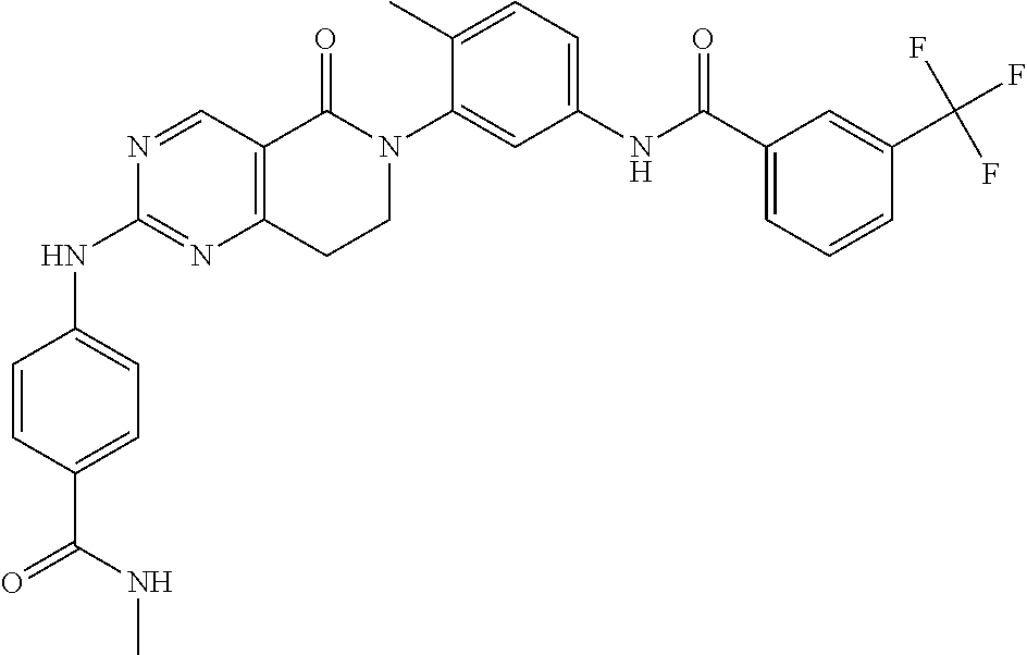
N1=CC2=C(N=C1NC1=CC=C(C(NC)=O)C=C1)CCN(C1=CC(NC(C3=CC=CC(C(F)(F)F)=C3)=O)=CC=C1C)C2=O
